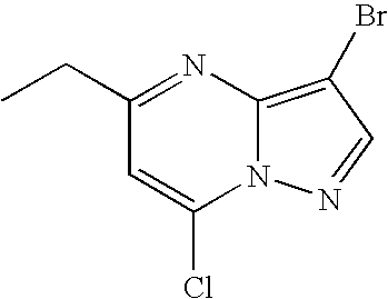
CCC1=NC2=C(Br)C=NN2C(Cl)=C1
